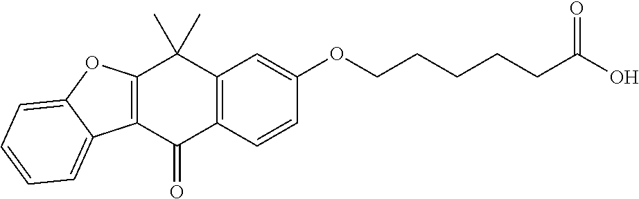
C12=C(C=CC(OCCCCCC(O)=O)=C1)C(=O)C1=C(C2(C)C)OC2=CC=CC=C12
